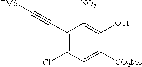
C1(C#C[TMS])=C(Cl)C=C([CO2Me])C([OTf])=C1[NO2]
